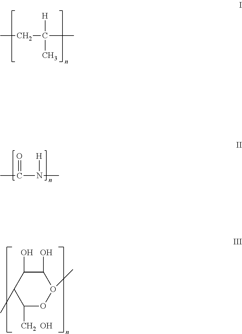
CCC(C)([H])C.CC(N(C)[H])=O.C1(C)C(C)OO(C)C(O)C1O.O
